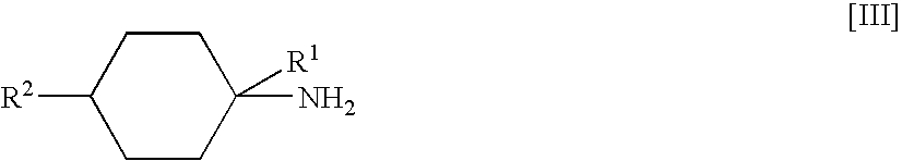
C1([R2])CCC(N)([R1])CC1
